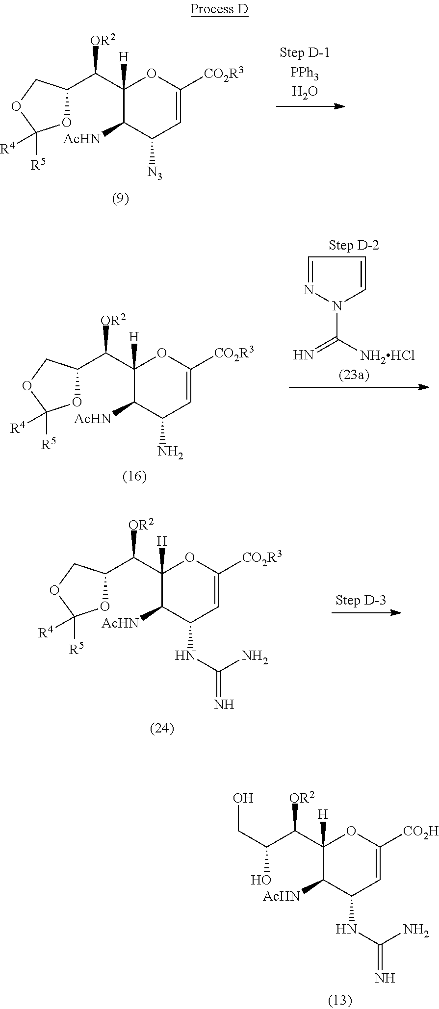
C1(C(C2OC([R5])([R4])OC2)[OR2])([H])C([AcHN])C([N3])C=C([CO2R3])O1.C1(C(C2OC([R5])([R4])OC2)[OR2])([H])C([AcHN])C(NC(=N)N)C=C([CO2R3])O1.C1(C(C(CO)O)[OR2])([H])C([AcHN])C(NC(=N)N)C=C([CO2H])O1.C1(C(C2OC([R5])([R4])OC2)[OR2])([H])C([AcHN])C(N)C=C([CO2R3])O1.N1=CC=CN1C([NH2HCl])=N
